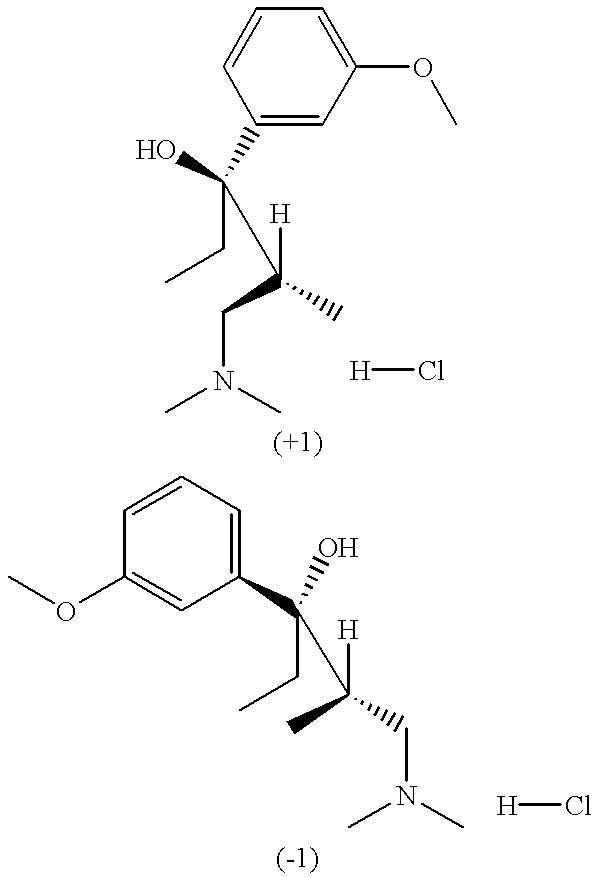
CN(C)CC([H])(C(CC)(C1=CC(OC)=CC=C1)O)C.[H]Cl.C1=CC=C(C(O)(C(CN(C)C)([H])C)CC)C=C1OC.[H]Cl
